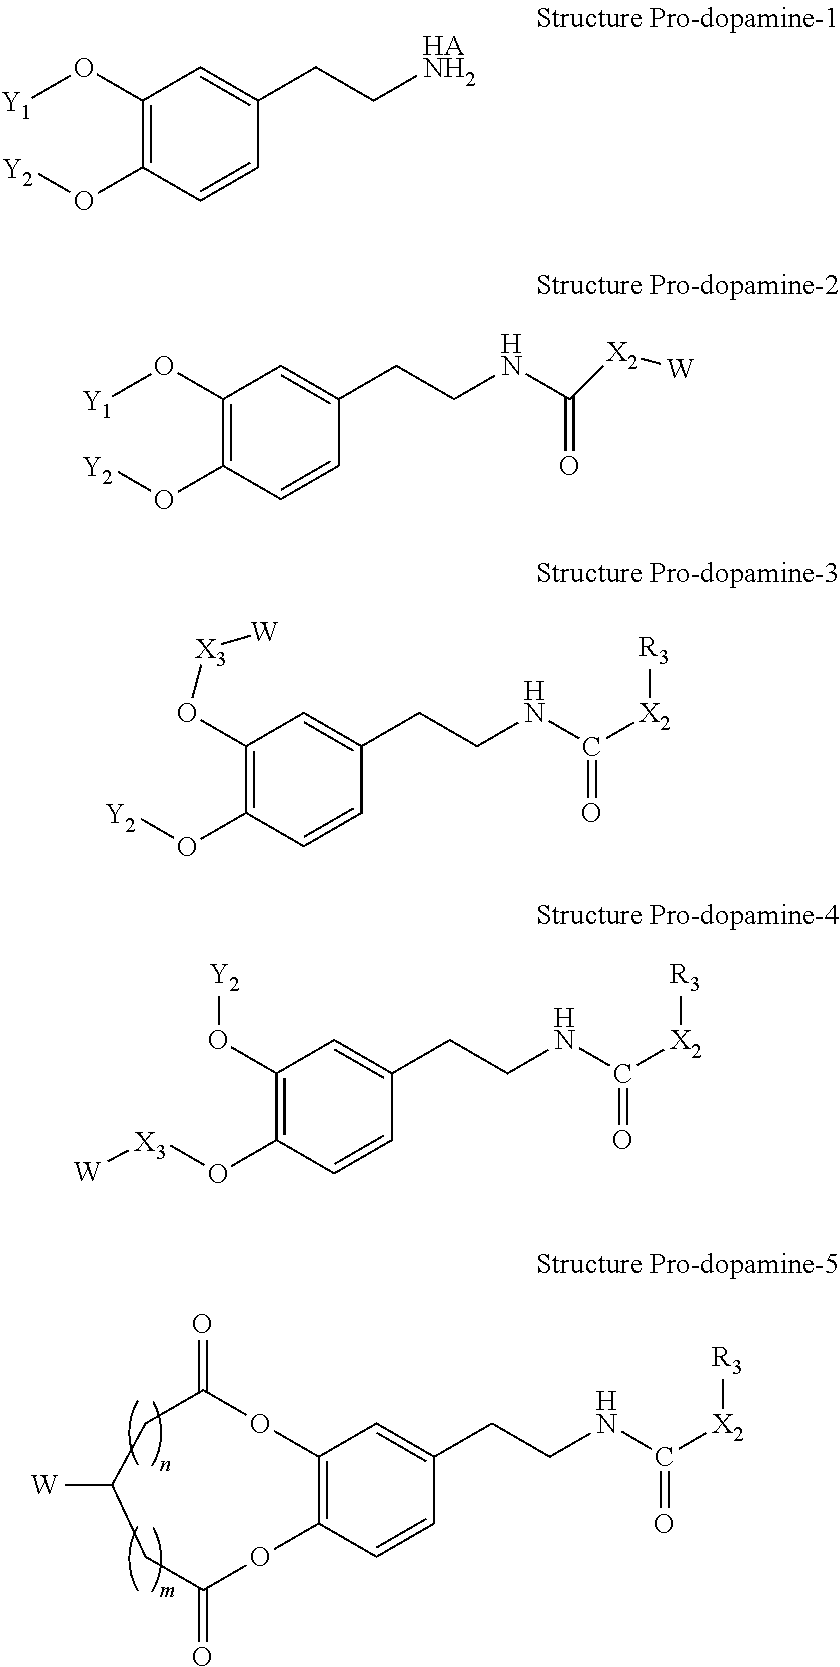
C1(O[Y1])=C(O[Y2])C=CC(CC[HANH2])=C1.C12=C(C=CC(CCNC([X2][R3])=O)=C1)OC(=O)CC([W])CC(=O)O2.C1(O[Y1])=C(O[Y2])C=CC(CCNC([X2][W])=O)=C1.C1(O[X3][W])=C(O[Y2])C=CC(CCNC([X2][R3])=O)=C1.C1(O[Y2])=C(O[X3][W])C=CC(CCNC([X2][R3])=O)=C1
